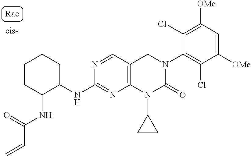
C1(NC2C(NC(=O)C=C)CCCC2)=NC2=C(C=N1)CN(C1=C(Cl)C([OMe])=CC([OMe])=C1Cl)C(=O)N2C1CC1
